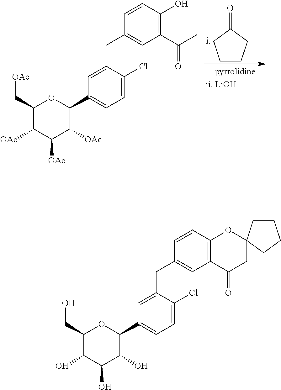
C1CCC(=O)C1.C1=C(CC2=CC(C(C)=O)=C(O)C=C2)C(Cl)=CC=C1C1OC(C[OAc])C([OAc])C([OAc])C1[OAc].C1=C(CC2=CC3=C(C=C2)OC2(CC3=O)CCCC2)C(Cl)=CC=C1C1OC(CO)C(O)C(O)C1O
